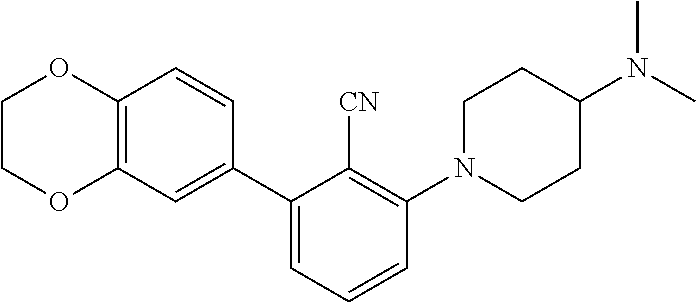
C1COC2=C(O1)C=CC(C1=CC=CC(N3CCC(N(C)C)CC3)=C1[CN])=C2
